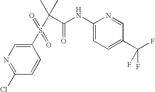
N1=C(Cl)C=CC(S(C(C(=O)NC2=CC=C(C(F)(F)F)C=N2)(C)C)(=O)=O)=C1
